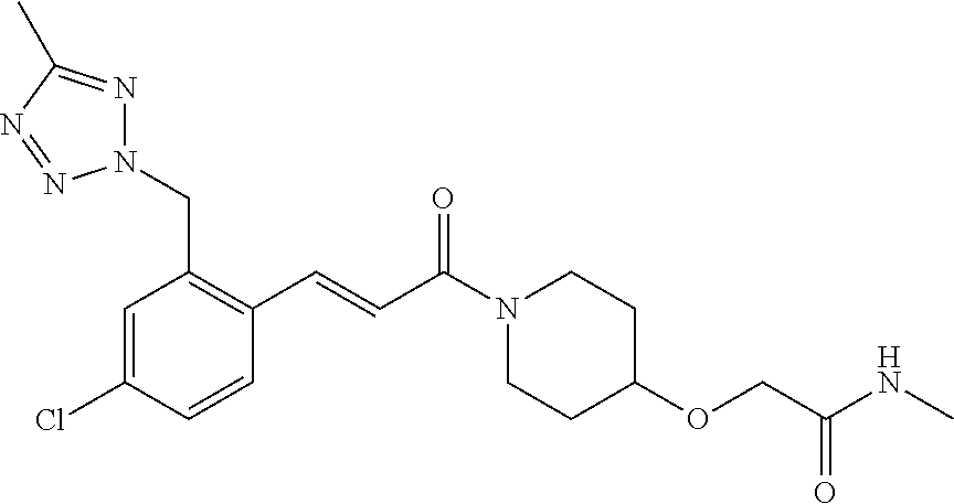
C1(C=CC(N2CCC(OCC(NC)=O)CC2)=O)=C(CN2N=C(C)N=N2)C=C(Cl)C=C1
